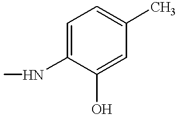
C1=C(NC)C(O)=CC(C)=C1
